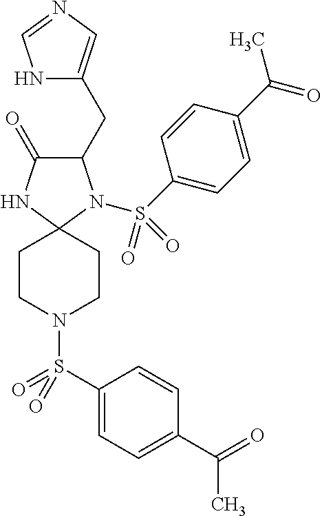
C1(=O)C(CC2=CN=CN2)N(S(C2=CC=C(C(C)=O)C=C2)(=O)=O)C2(N1)CCN(S(=O)(=O)C1=CC=C(C(=O)C)C=C1)CC2
